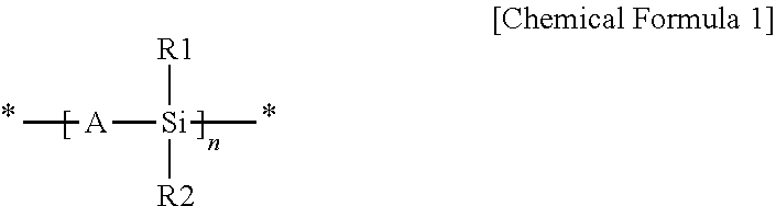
C[A][Si](C)([R1])[R2]
